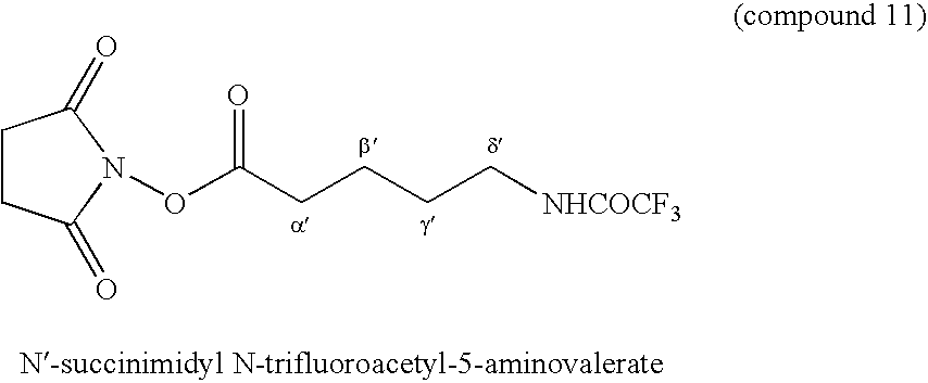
O(C(CCCC[NHCOCF3])=O)N1C(=O)CCC1=O
